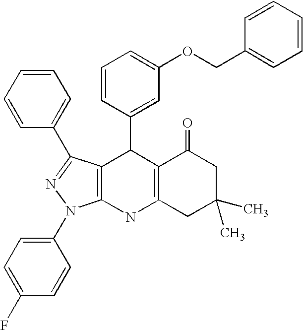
C12=C(NC3=C(C1C1=CC(OCC4=CC=CC=C4)=CC=C1)C(C1=CC=CC=C1)=NN3C1=CC=C(F)C=C1)CC(C)(C)CC2=O
